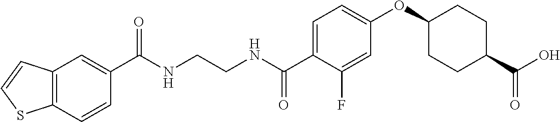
C(NCCNC(C1=CC=C(OC2CCC(C(O)=O)CC2)C=C1F)=O)(=O)C1=CC2=C(C=C1)SC=C2
